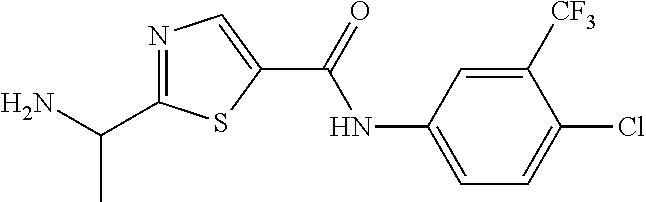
N1=C(C(N)C)SC(C(=O)NC2=CC=C(Cl)C([CF3])=C2)=C1
